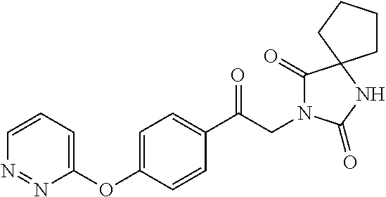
C1(C(CN2C(=O)C3(NC2=O)CCCC3)=O)=CC=C(OC2=CC=CN=N2)C=C1
